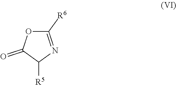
C1([R6])=NC([R5])C(=O)O1
